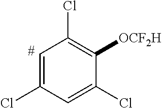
C1=C(Cl)C=C(Cl)C([OCF2H])=C1Cl.[#]
